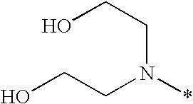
C(CN(*)CCO)O
